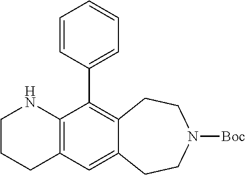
C12=C(C(C3=CC=CC=C3)=C3C(=C1)CCN([Boc])CC3)NCCC2
